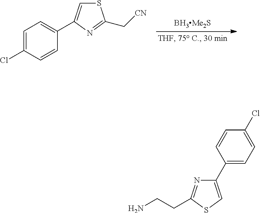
C1=C(Cl)C=CC(C2=CSC(C[CN])=N2)=C1.C1(C2=CC=C(Cl)C=C2)=CSC(CCN)=N1
